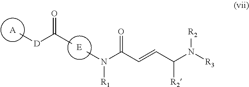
C[D]C(=O)C.CN([R1])C(=O)C=CC(N([R2])[R3])[R2].[A]
